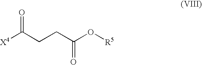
[X4]C(CCC(O[R5])=O)=O
